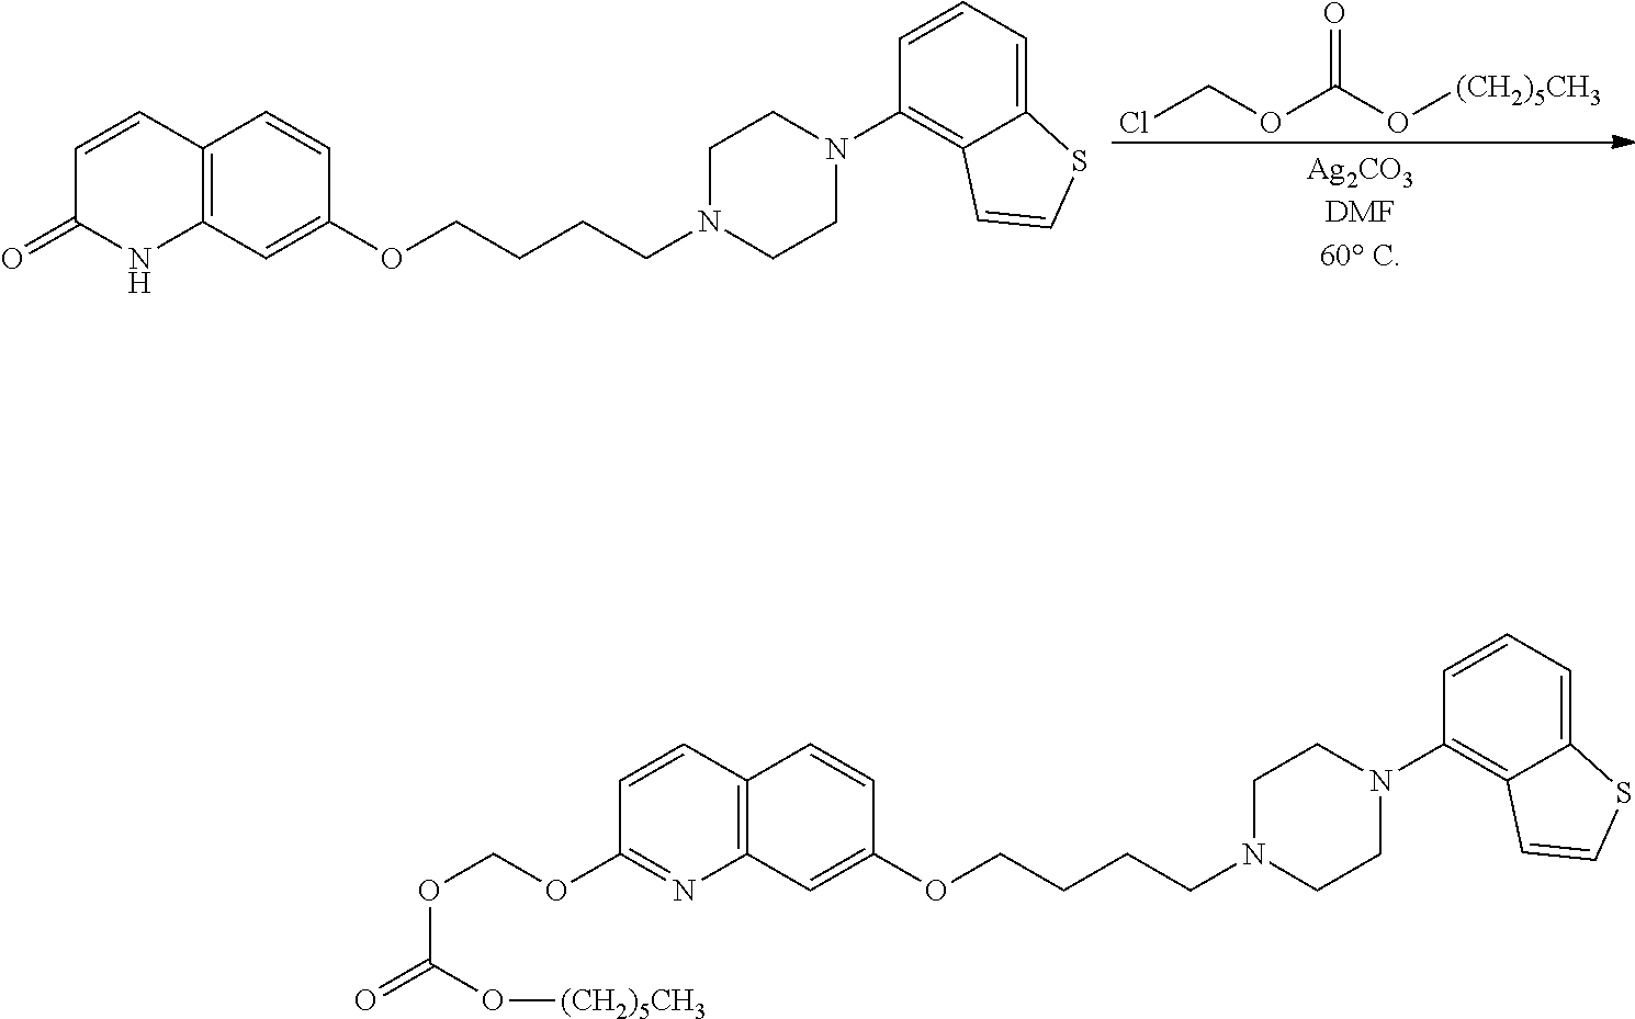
C1=CC2=C(NC1=O)C=C(OCCCCN1CCN(C3=C4C(=CC=C3)SC=C4)CC1)C=C2.ClCOC(=O)O[(CH2)5CH3].C1=CC2=C(N=C1OCOC(O[(CH2)5CH3])=O)C=C(OCCCCN1CCN(C3=C4C(=CC=C3)SC=C4)CC1)C=C2
